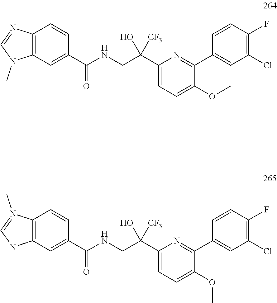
C12=C(C=C(C(NCC(C3=CC=C(OC)C(C4=CC(Cl)=C(F)C=C4)=N3)(O)[CF3])=O)C=C1)N(C)C=N2.C12=C(C=C(C(NCC(C3=CC=C(OC)C(C4=CC(Cl)=C(F)C=C4)=N3)(O)[CF3])=O)C=C1)NC=N2C
